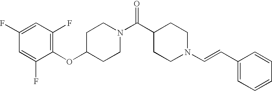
C1(OC2CCN(C(C3CCN(C=CC4=CC=CC=C4)CC3)=O)CC2)=C(F)C=C(F)C=C1F
